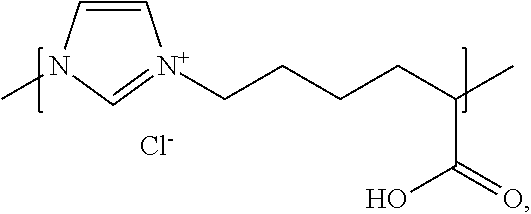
C1=CN(C)C=[N+]1CCCCC(C)C(=O)O.[Cl-]
